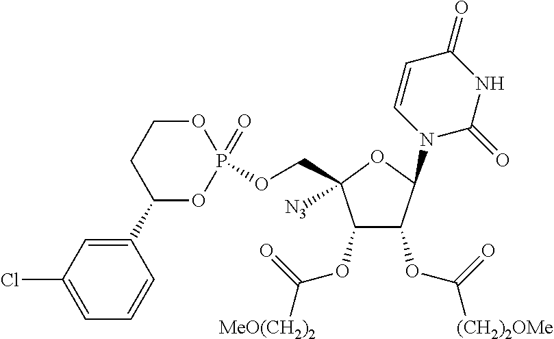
O(CC1([N3])C(OC([MeO(CH2)2])=O)C(OC([(CH2)2OMe])=O)C(N2C=CC(=O)NC2=O)O1)P1(=O)OCCC(C2=CC(Cl)=CC=C2)O1
